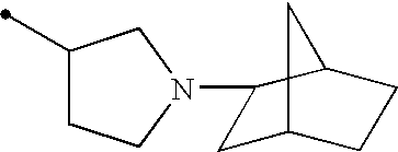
C1(C)CCN(C2CC3CCC2C3)C1
